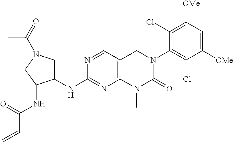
C12=C(C=NC(NC3CN(C(=O)C)CC3NC(C=C)=O)=N1)CN(C1=C(Cl)C([OMe])=CC([OMe])=C1Cl)C(=O)N2C
